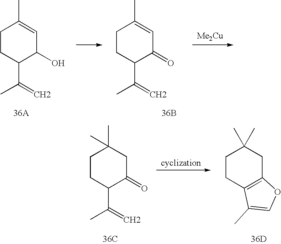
C1CC(C(=C)C)C(O)C=C1C.C1CC(C(=C)C)C(=O)C=C1C.[Me2Cu].[36A].[36B].C1CC(C(=C)C)C(=O)CC1(C)C.C1CC2=C(CC1(C)C)OC=C2C.[36C].[36D]
